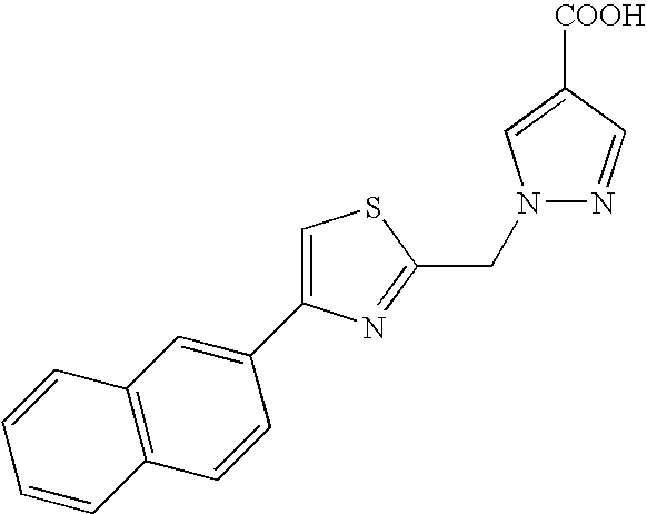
C1=C(C2=CC3=C(C=C2)C=CC=C3)N=C(CN2N=CC([COOH])=C2)S1
